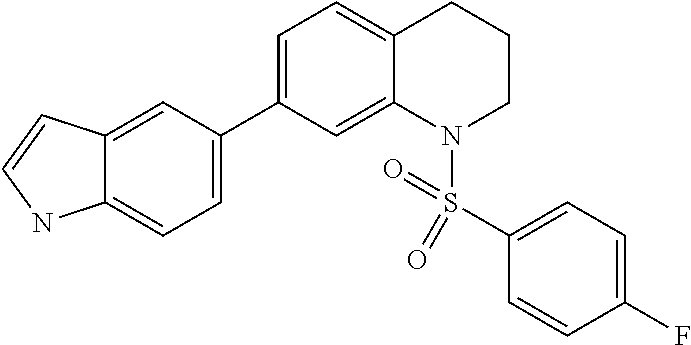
C1=C(C2=CC=C3C(=C2)C=CN3)C=C2C(=C1)CCCN2S(C1=CC=C(F)C=C1)(=O)=O
